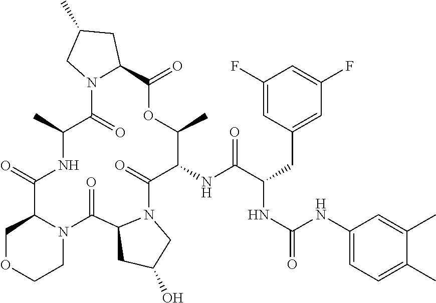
C1(NC(C(CC2=CC(F)=CC(F)=C2)NC(=O)NC2=CC=C(C)C(C)=C2)=O)C(=O)N2C(C(=O)N3C(C(=O)NC(C)C(=O)N4C(C(=O)OC1C)CC(C)C4)COCC3)CC(O)C2
